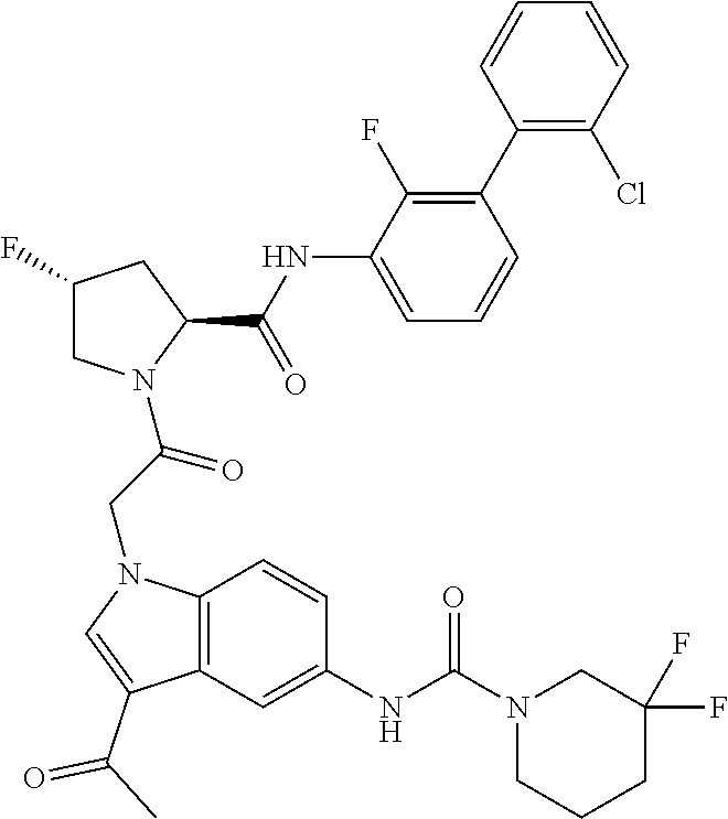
C1(NC(C2CC(F)CN2C(CN2C3=C(C(C(C)=O)=C2)C=C(NC(N2CC(F)(F)CCC2)=O)C=C3)=O)=O)=CC=CC(C2=C(Cl)C=CC=C2)=C1F
